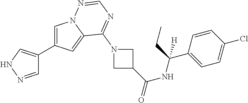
C1=C(C2=CNN=C2)C=C2N1N=CN=C2N1CC(C(=O)NC(C2=CC=C(Cl)C=C2)([H])CC)C1
